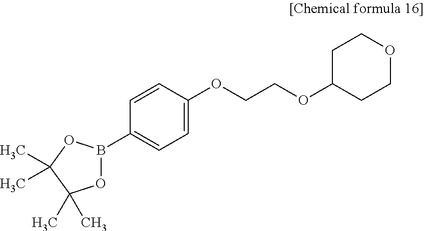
O1B(C2=CC=C(OCCOC3CCOCC3)C=C2)OC(C)(C)C1(C)C
